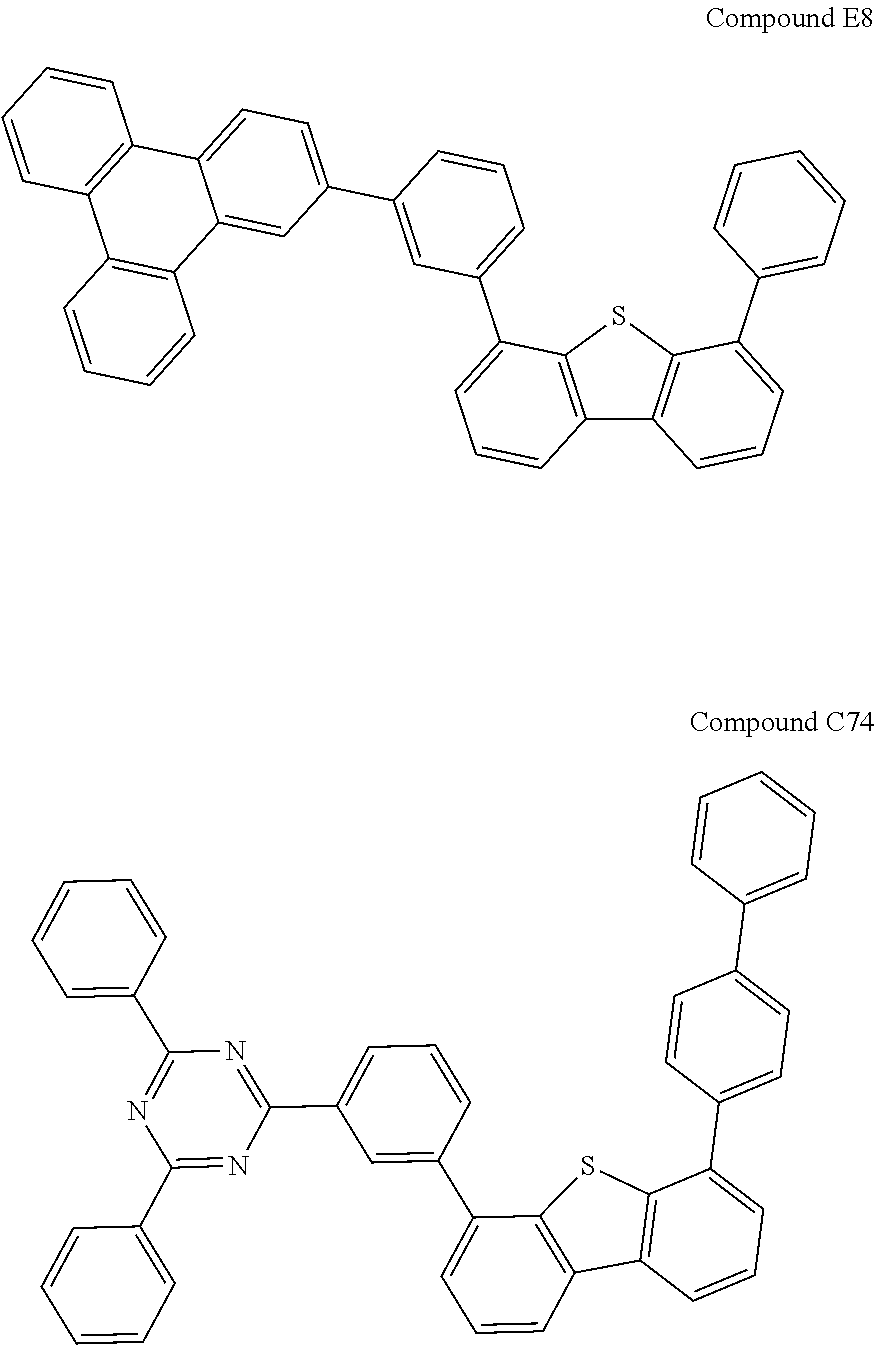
C12=C(SC3=C1C=CC=C3C1=CC=CC=C1)C(C1=CC=CC(C3=CC=C4C(=C3)C3=C(C5=C4C=CC=C5)C=CC=C3)=C1)=CC=C2.C12=C(SC3=C1C=CC=C3C1=CC(C3=NC(C4=CC=CC=C4)=NC(C4=CC=CC=C4)=N3)=CC=C1)C(C1=CC=C(C3=CC=CC=C3)C=C1)=CC=C2
